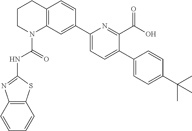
C1CN(C(=O)NC2=NC3=C(S2)C=CC=C3)C2=C(C1)C=CC(C1=CC=C(C3=CC=C(C(C)(C)C)C=C3)C(C(O)=O)=N1)=C2
